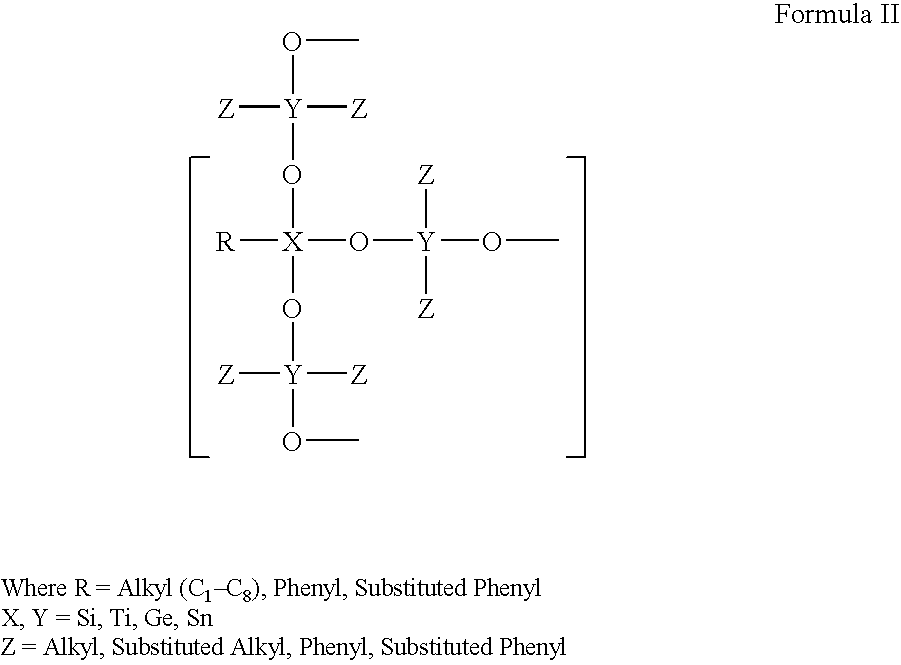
[R][X](O[Y](OC)([Z])[Z])(O[Y]([Z])([Z])OC)O[Y]([Z])([Z])OC
